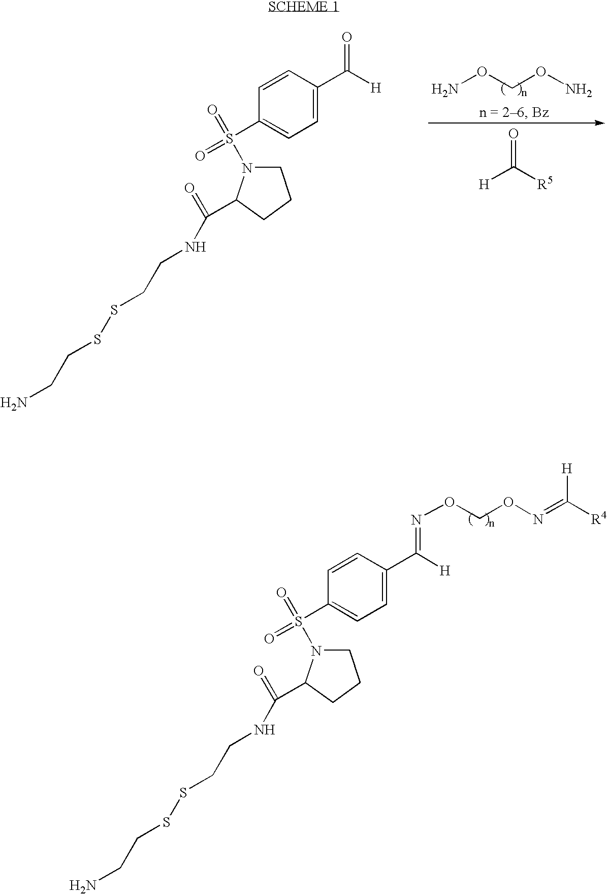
C1N(S(C2=CC=C(C([H])=O)C=C2)(=O)=O)C(C(NCCSSCCN)=O)CC1.NOCON.O=C([R5])[H].C1N(S(C2=CC=C(C([H])=NOCON=C([R4])[H])C=C2)(=O)=O)C(C(NCCSSCCN)=O)CC1
